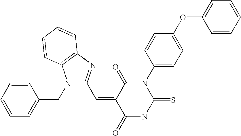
N1(CC2=CC=CC=C2)C(C=C2C(=O)NC(=S)N(C3=CC=C(OC4=CC=CC=C4)C=C3)C2=O)=NC2=C1C=CC=C2
